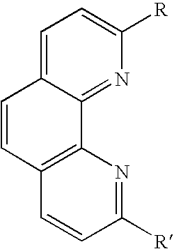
C1=C2C(=NC([R])=C1)C1=C(C=C2)C=CC([R])=N1
